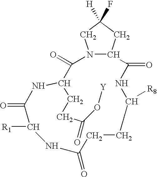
N12C(C(=O)NC([R8])CCC(=O)NC([R1])C(=O)NC(CCC(=O)O[Y])C1=O)CC(F)([H])C2
